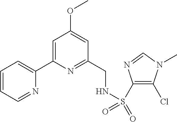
C1=CC=NC(C2=CC(OC)=CC(CNS(C3=C(Cl)N(C)C=N3)(=O)=O)=N2)=C1
